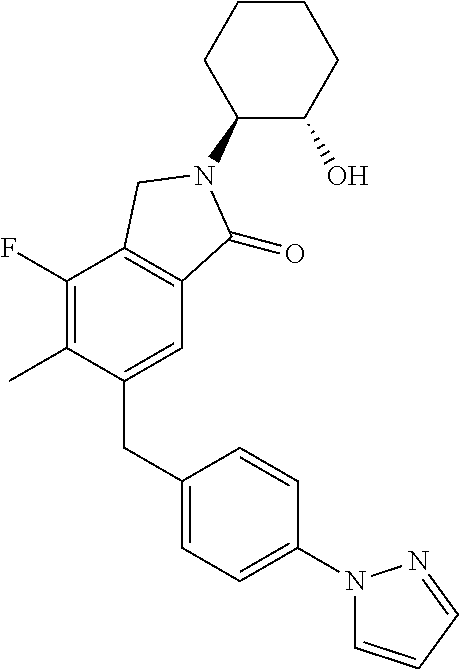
C1(F)=C(C)C(CC2=CC=C(N3C=CC=N3)C=C2)=CC2=C1CN(C1C(O)CCCC1)C2=O
